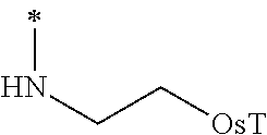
N(C)CC[OsT]
